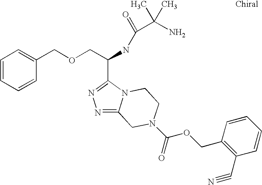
C1=CC=CC(COCC(NC(=O)C(N)(C)C)C2=NN=C3N2CCN(C(=O)OCC2=C(C#N)C=CC=C2)C3)=C1
